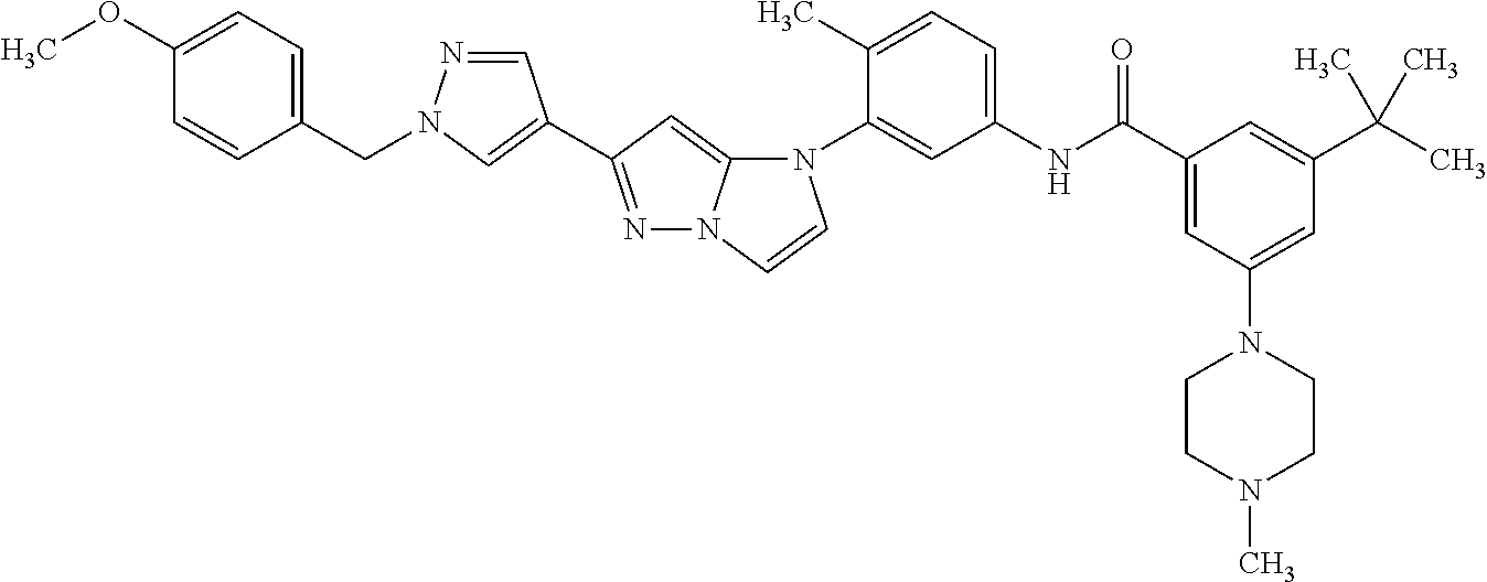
C1=C(OC)C=CC(CN2N=CC(C3=NN4C(=C3)N(C3=CC(NC(C5=CC(N6CCN(C)CC6)=CC(C(C)(C)C)=C5)=O)=CC=C3C)C=C4)=C2)=C1
